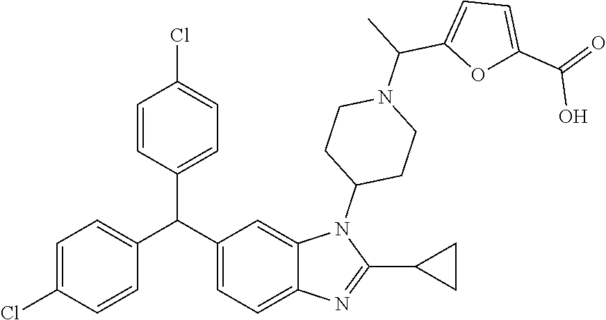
C1(C(C2=CC=C3C(=C2)N(C2CCN(C(C)C4=CC=C(C(=O)O)O4)CC2)C(C2CC2)=N3)C2=CC=C(Cl)C=C2)=CC=C(Cl)C=C1
